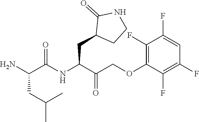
NC(C(NC(C(COC1=C(F)C(F)=CC(F)=C1F)=O)CC1CCNC1=O)=O)CC(C)C
